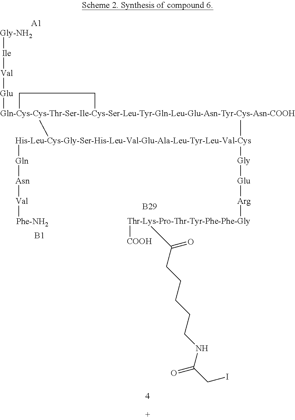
[A1].[B29].[B1].[Gln-Cys-Cys-Thr-Ser-Ile-Cys-Ser-Leu-Tyr-Gln-Leu-Glu-Asn-Tyr-Cys-Asn-COOH]1([Glu][Val][Ile][Gly-NH2])([His-Leu-Cys-Gly-Ser-His-Leu-Val-Glu-Ala-Leu-Tyr-Leu-Val-Cys](C)([Gly][Glu][Arg][Thr-Lys-Pro-Thr-Tyr-Phe-Phe-Gly](C(=O)CCCCCNC(CI)=O)[COOH])[Gln][Asn][Val][Phe-NH2])CC1
